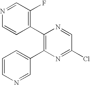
C1(C2=C(F)C=NC=C2)=C(C2=CC=CN=C2)N=C(Cl)C=N1
